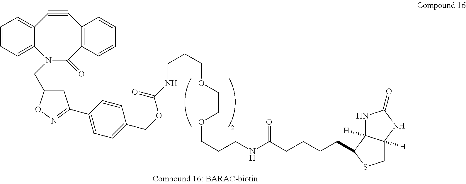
C12=CC=CC=C1N(CC1CC(C3=CC=C(COC(NCCCOCCOCCCNC(CCCCC4C5([H])C([H])(CS4)NC(=O)N5)=O)=O)C=C3)=NO1)C(=O)C1=C(C#C2)C=CC=C1
